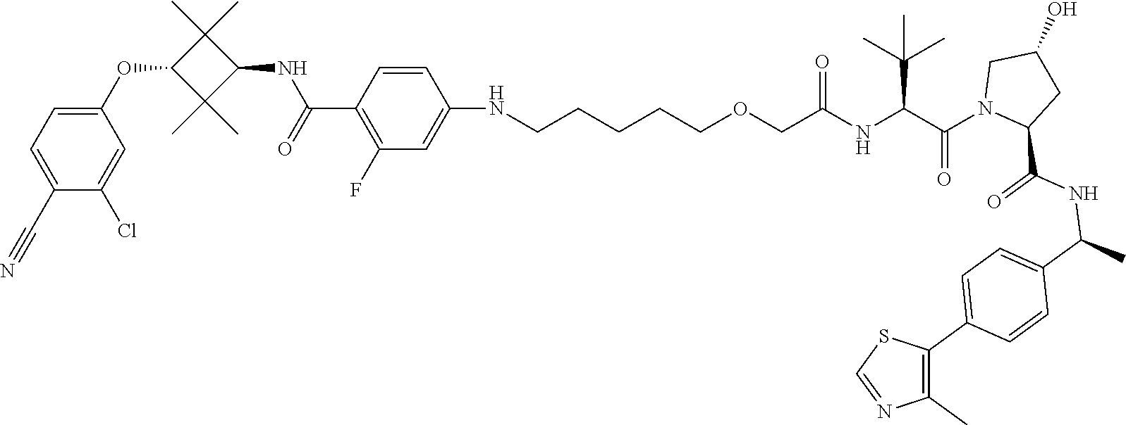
C1(C#N)=CC=C(OC2C(C)(C)C(NC(=O)C3=C(F)C=C(NCCCCCOCC(NC(C(N4CC(O)CC4C(NC(C4=CC=C(C5=C(C)N=CS5)C=C4)C)=O)=O)C(C)(C)C)=O)C=C3)C2(C)C)C=C1Cl
